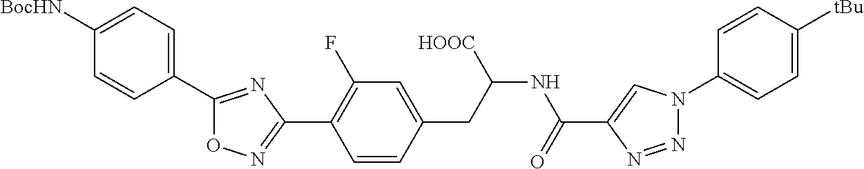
C1(C2=CC=C([BocHN])C=C2)=NC(C2=C(F)C=C(CC([HOOC])NC(=O)C3=CN(C4=CC=C([tBu])C=C4)N=N3)C=C2)=NO1
